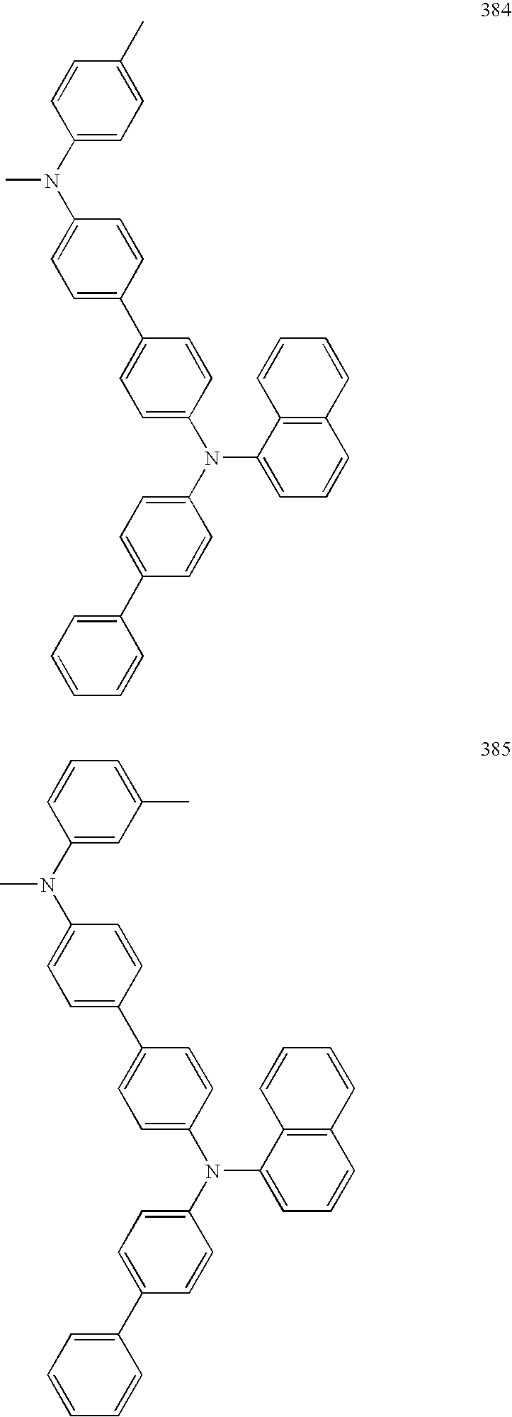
C1(C2=CC=C(N(C3=CC=C(C4=CC=C(N(C5=CC=C(C)C=C5)C)C=C4)C=C3)C3=CC=CC4=C3C=CC=C4)C=C2)=CC=CC=C1.C1(C2=CC=C(N(C3=CC=C(C4=CC=C(N(C5=CC(C)=CC=C5)C)C=C4)C=C3)C3=CC=CC4=C3C=CC=C4)C=C2)=CC=CC=C1
